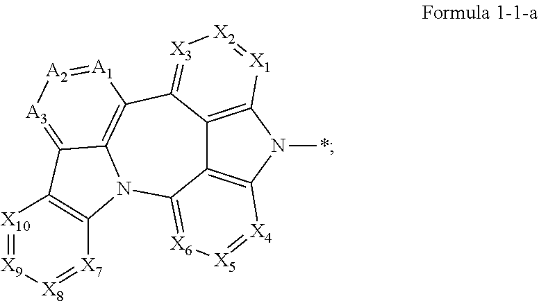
N12C3=C([A1]=[A2][A3]=C3C3=C1[X7]=[X8][X9]=[X10]3)C1=[X3][X2]=[X1]C3=C1C1=C(N3*)[X4]=[X5][X6]=C21
